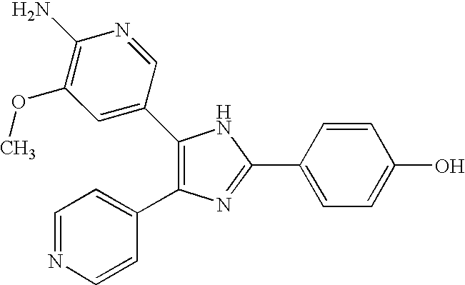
C1(C2=CC(OC)=C(N)N=C2)=C(C2=CC=NC=C2)N=C(C2=CC=C(O)C=C2)N1
